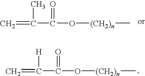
C=C(C(O[(CH2)n]C)=O)C.C=C(C(O[(CH2)n]C)=O)[H]
